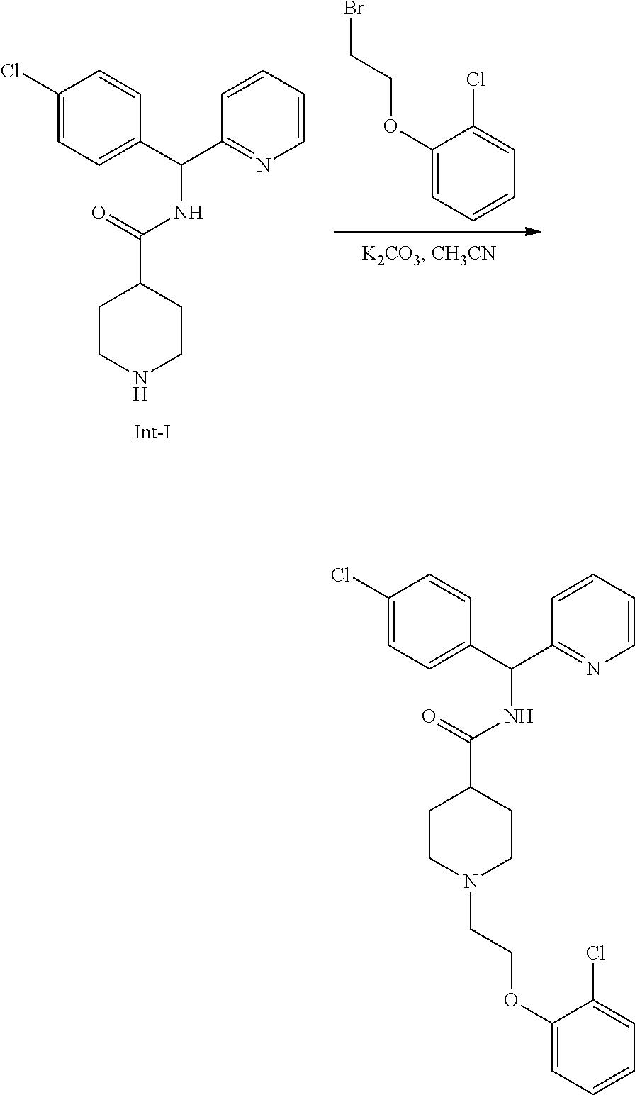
C1(OCCBr)=CC=CC=C1Cl.C1CNCCC1C(NC(C1=NC=CC=C1)C1=CC=C(Cl)C=C1)=O.C1CN(CCOC2=CC=CC=C2Cl)CCC1C(NC(C1=NC=CC=C1)C1=CC=C(Cl)C=C1)=O
